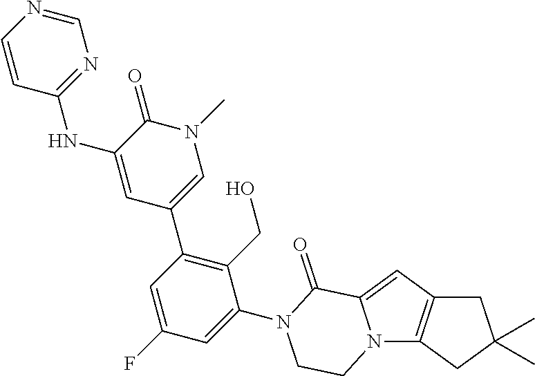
C1C2=C(CC1(C)C)N1C(=C2)C(=O)N(C2=CC(F)=CC(C3=CN(C)C(=O)C(NC4=NC=NC=C4)=C3)=C2CO)CC1
